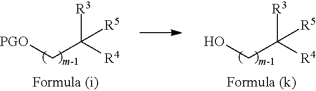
[PGO]CC([R4])([R3])[R5].OCC([R4])([R3])[R5]
